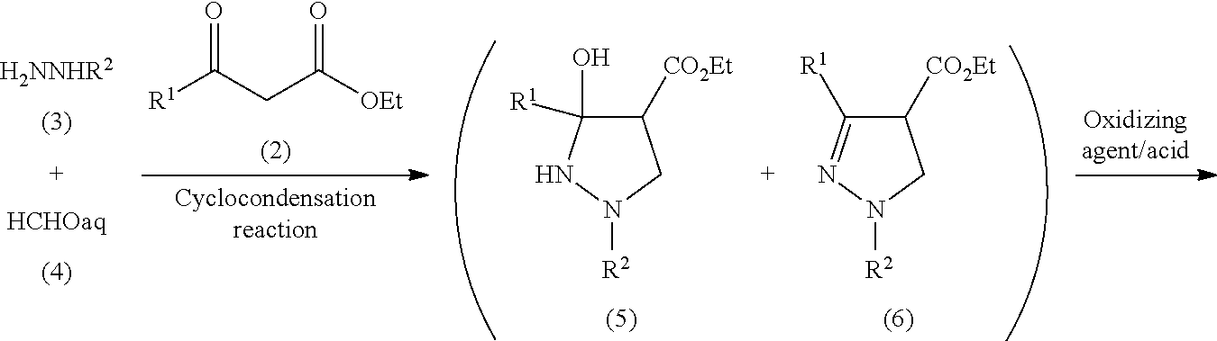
[H2NNHR2].[R1]C(CC([OEt])=O)=O.C1([CO2Et])C(O)([R1])NN([R2])C1.C1([CO2Et])C([R1])=NN([R2])C1
